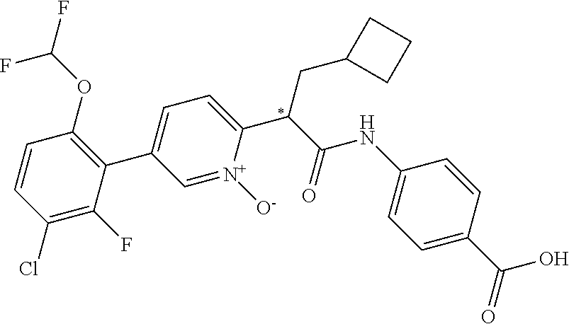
C1=CC(Cl)=C(F)C(C2=CC=C(C(C(=O)NC3=CC=C(C(=O)O)C=C3)CC3CCC3)[N+]([O-])=C2)=C1OC(F)F
